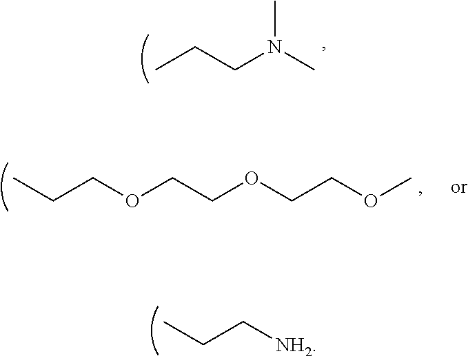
CCCN(C)C.CCCOCCOCCOC.CCC[NH2]
